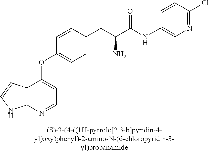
C1=CC(CC(C(NC2=CN=C(Cl)C=C2)=O)N)=CC=C1OC1=CC=NC2=C1C=CN2
